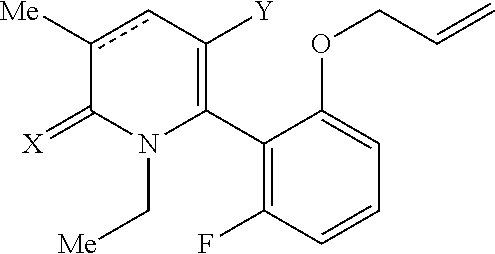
C1(C2=C([Y])cc([Me])C(=[X])N2C[Me])=C(F)C=CC=C1OCC=C
